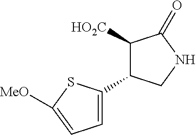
C1=C(C2C([HO2C])C(=O)NC2)SC([MeO])=C1
